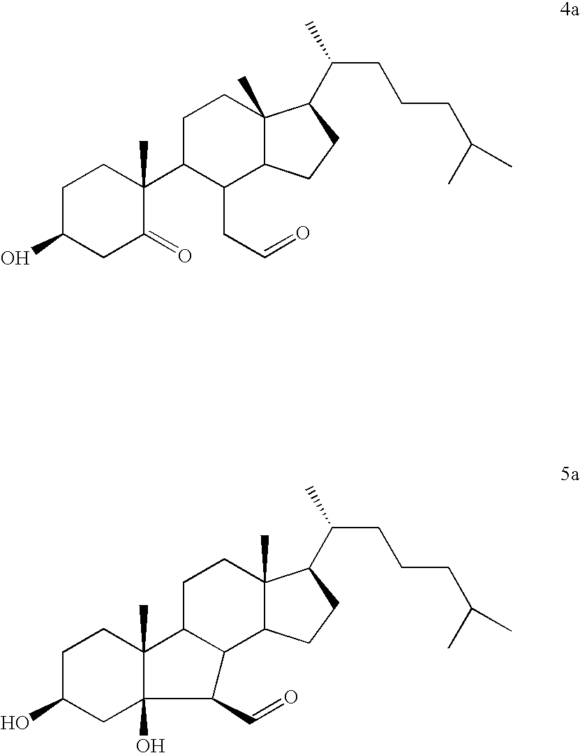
C1C(O)CC2(O)C(C)(C1)C1C(C2C=O)C2C(C)(CC1)C(C(C)CCCC(C)C)CC2.C1C(O)CC(=O)C(C2C(CC=O)C3C(C)(CC2)C(C(C)CCCC(C)C)CC3)(C)C1
